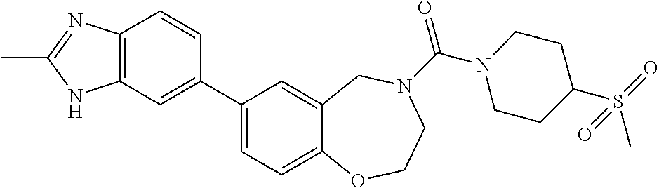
C1(C2=CC3=C(C=C2)N=C(C)N3)=CC=C2C(=C1)CN(C(=O)N1CCC(S(=O)(C)=O)CC1)CCO2
